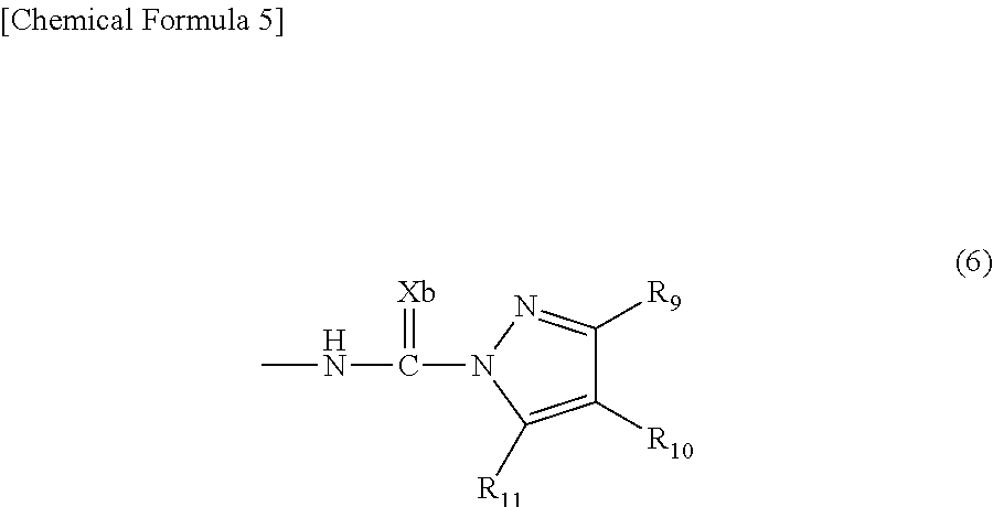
C1([R10])=C([R11])N(C(NC)=[Xb])N=C1[R9]
